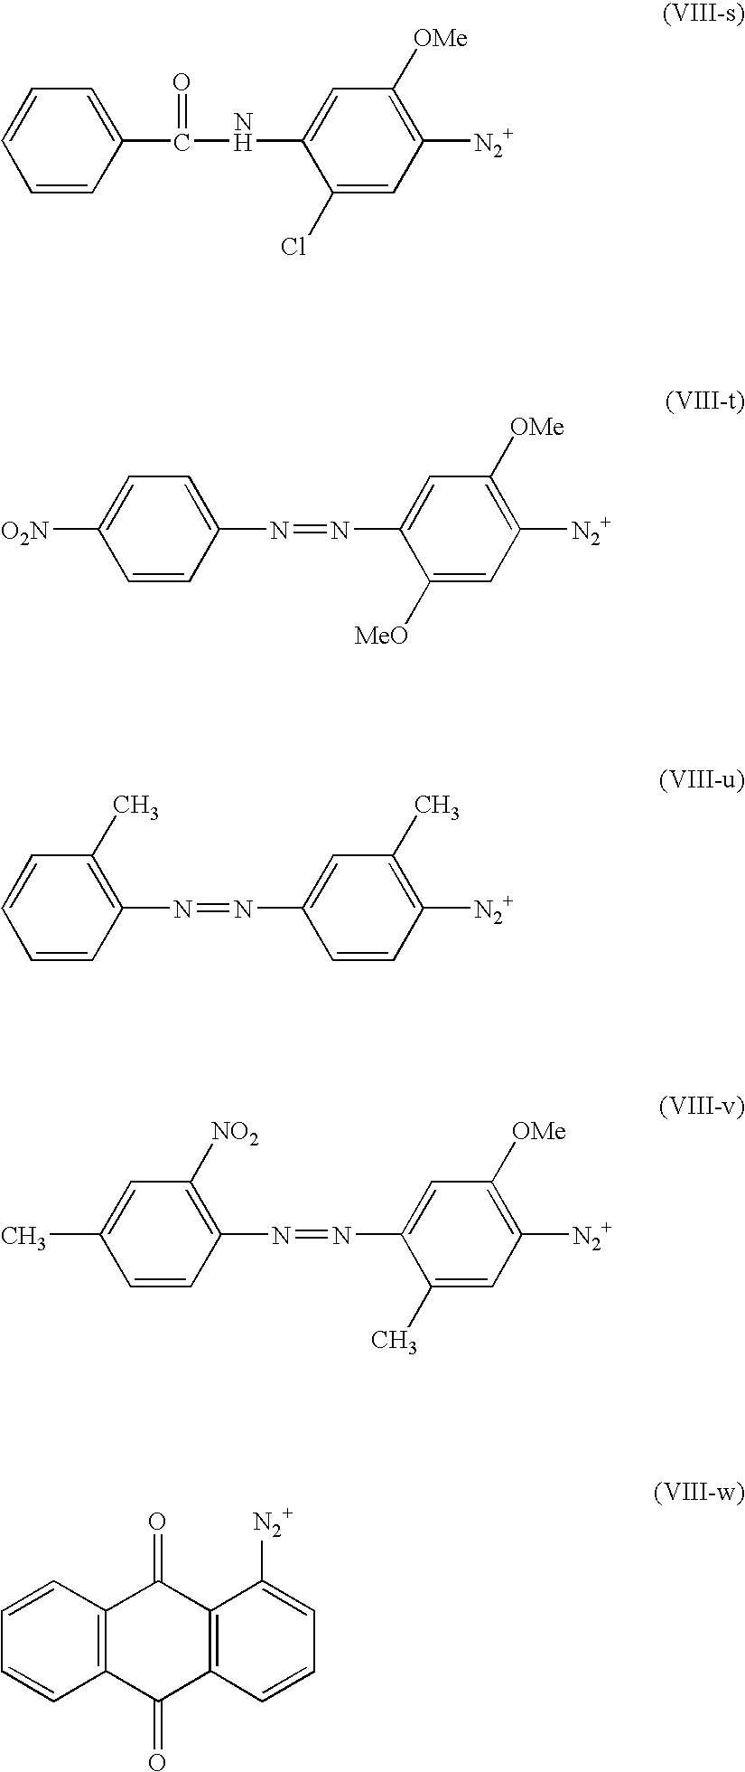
N(C1=CC([OMe])=C([N2+])C=C1Cl)C(C1=CC=CC=C1)=O.N(C1=CC([OMe])=C([N2+])C=C1[MeO])=NC1=CC=C([O2N])C=C1.N(C1=CC(C)=C([N2+])C=C1)=NC1=C(C)C=CC=C1.N(C1=CC([OMe])=C([N2+])C=C1C)=NC1=C([NO2])C=C(C)C=C1.C1=CC2=C(C=C1)C(=O)C1=C(C2=O)C([N2+])=CC=C1
